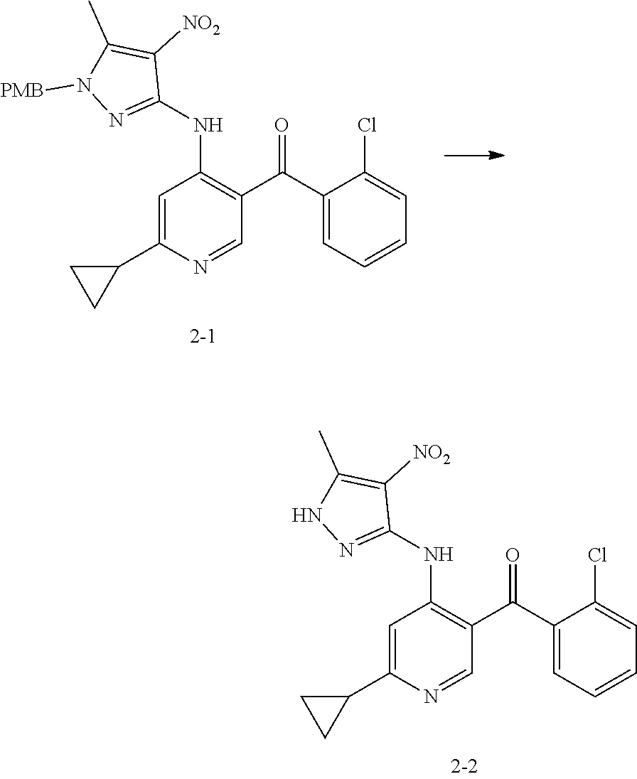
C1=C(C2CC2)N=CC(C(=O)C2=CC=CC=C2Cl)=C1NC1=NN([PMB])C(C)=C1[NO2].C1=C(C2CC2)N=CC(C(=O)C2=CC=CC=C2Cl)=C1NC1=NNC(C)=C1[NO2]
